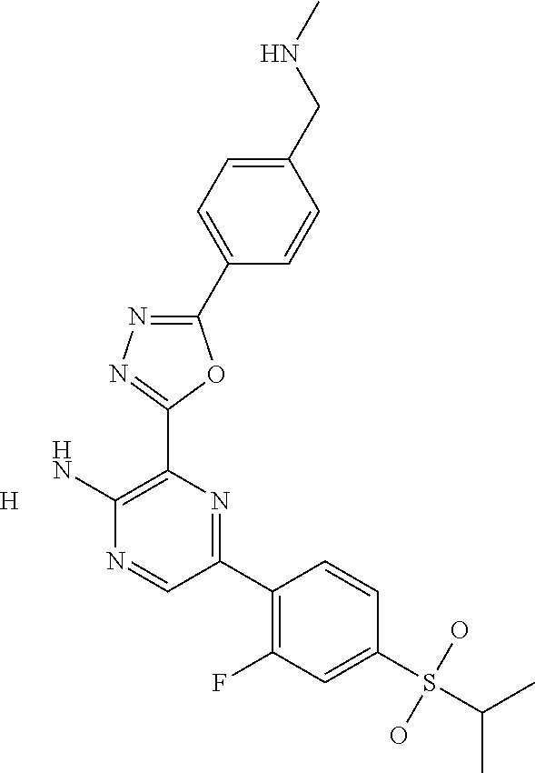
NC1=C(C2=NN=C(C3=CC=C(CNC)C=C3)O2)N=C(C2=C(F)C=C(S(O)(O)C(C)C)C=C2)C=N1.[H]
